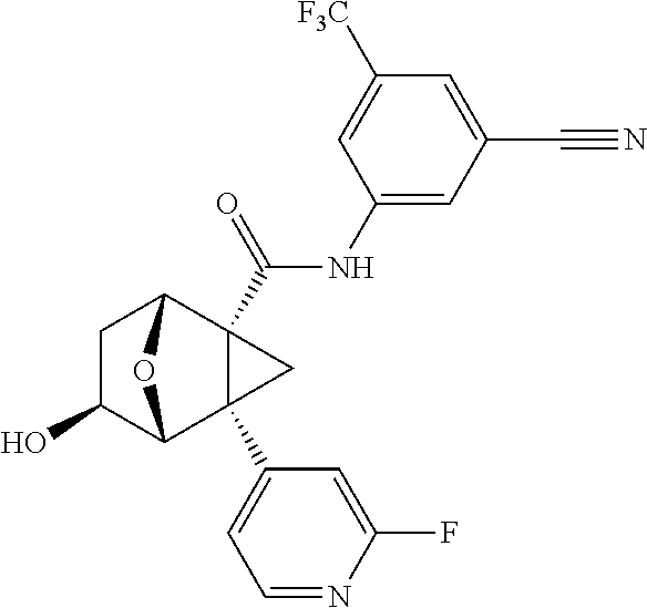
C1C(O)C2C3(C4=CC=NC(F)=C4)C(C(NC4=CC(C#N)=CC([F3C])=C4)=O)(C1O2)C3
